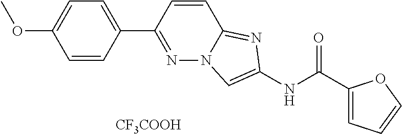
C1=CC(C2=NN3C(=NC(NC(C4=CC=CO4)=O)=C3)C=C2)=CC=C1OC.[CF3COOH]
